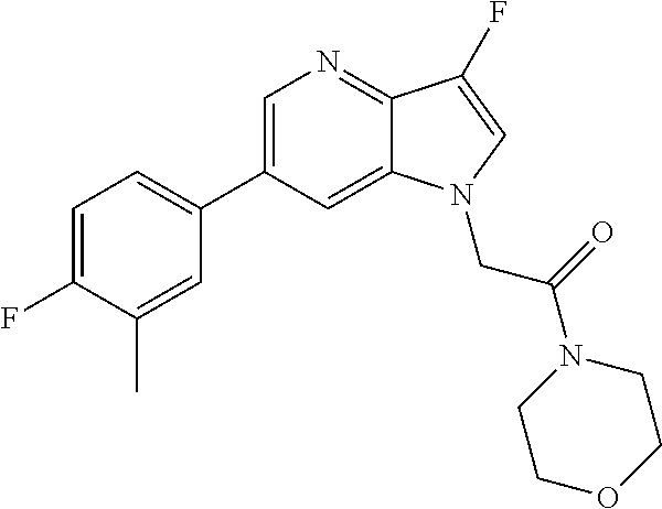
C1=C(C2=CC=C(F)C(C)=C2)C=C2C(=N1)C(F)=CN2CC(N1CCOCC1)=O
